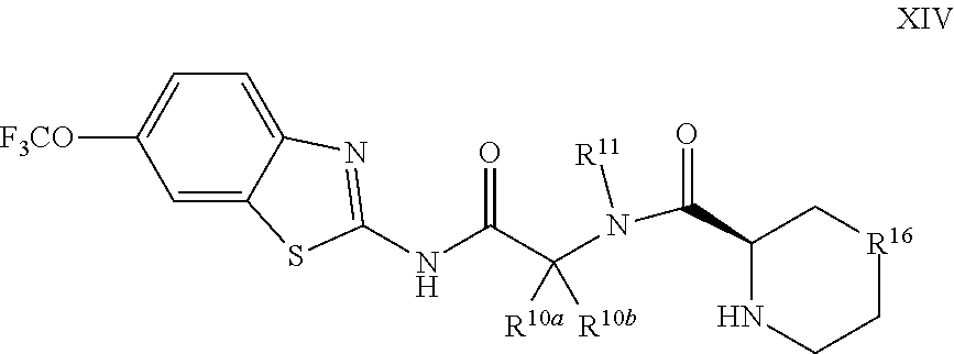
C1=C2C(=CC=C1[F3CO])N=C(NC(=O)C([R10a])([R10b])N(C(C1NCC[R16]C1)=O)[R11])S2
